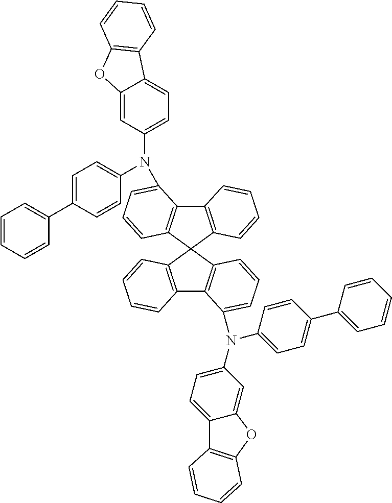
C12=C(C=CC=C1N(C1=CC=C3C(=C1)OC1=C3C=CC=C1)C1=CC=C(C3=CC=CC=C3)C=C1)C1(C3=C2C=CC=C3)C2=C(C3=C1C=CC=C3N(C1=CC=C(C3=CC=CC=C3)C=C1)C1=CC=C3C(=C1)OC1=C3C=CC=C1)C=CC=C2
